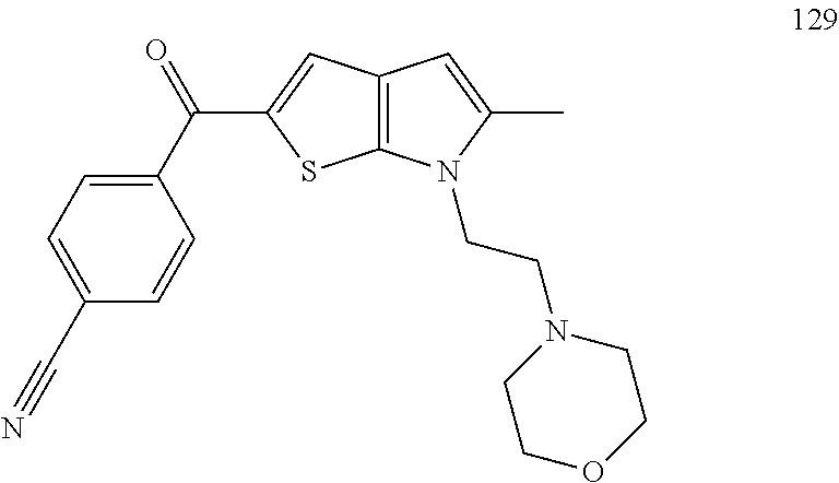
C1(C(=O)C2=CC3=C(S2)N(CCN2CCOCC2)C(C)=C3)=CC=C(C#N)C=C1
